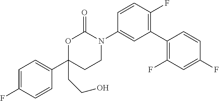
C1(N2C(=O)OC(C3=CC=C(F)C=C3)(CCO)CC2)=CC(C2=C(F)C=C(F)C=C2)=C(F)C=C1
